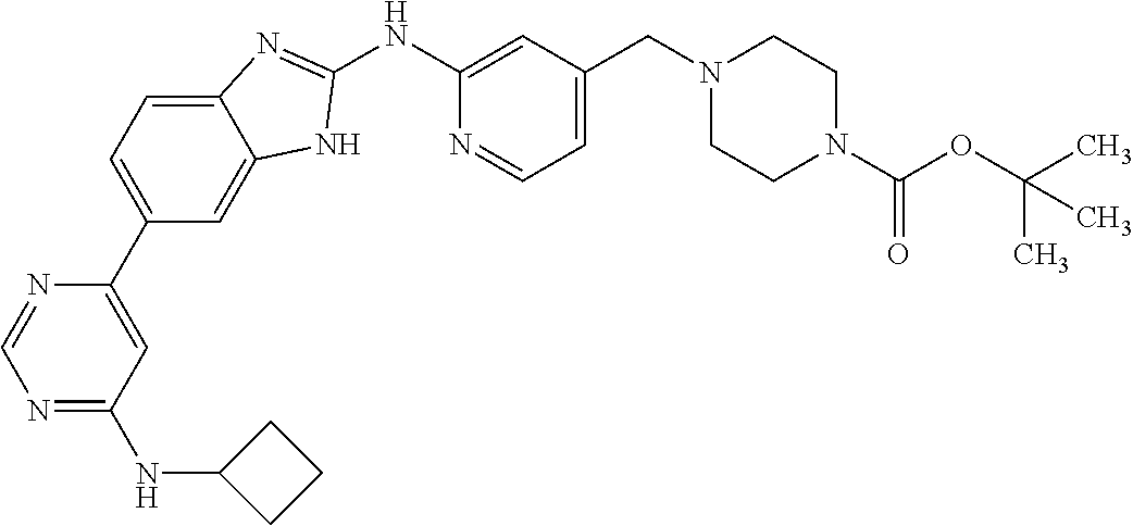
N1=C(NC2CCC2)C=C(C2=CC=C3C(=C2)NC(NC2=CC(CN4CCN(C(OC(C)(C)C)=O)CC4)=CC=N2)=N3)N=C1
